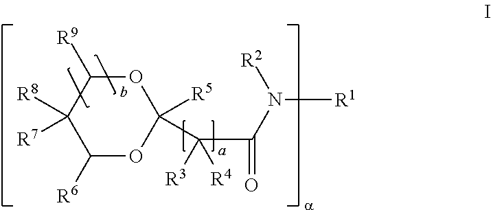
C1([R8])([R7])C([R6])OC([R5])(C([R3])([R4])C(=O)N([R2])[R1])OC1[R9]
